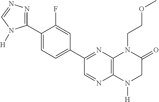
C12=C(N([H])CC(=O)N1CCOC)N=CC(C1=CC=C(C3=NN=CN3[H])C(F)=C1)=N2
